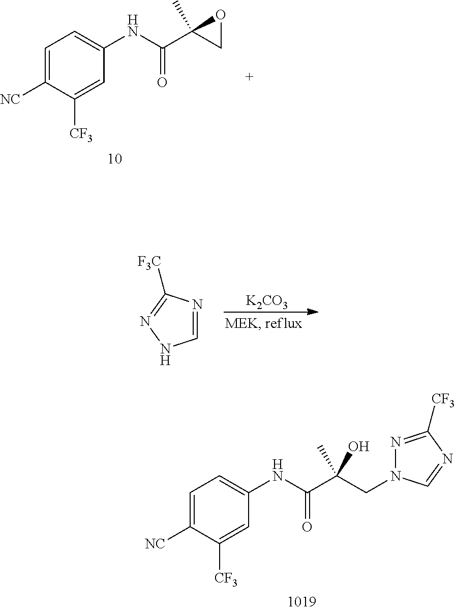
[K2CO3].C1=NC([F3C])=NN1.C1=C([NC])C([CF3])=CC(NC(C(CN2N=C([CF3])N=C2)(O)C)=O)=C1.C1=C([NC])C([CF3])=CC(NC(C2(C)CO2)=O)=C1
